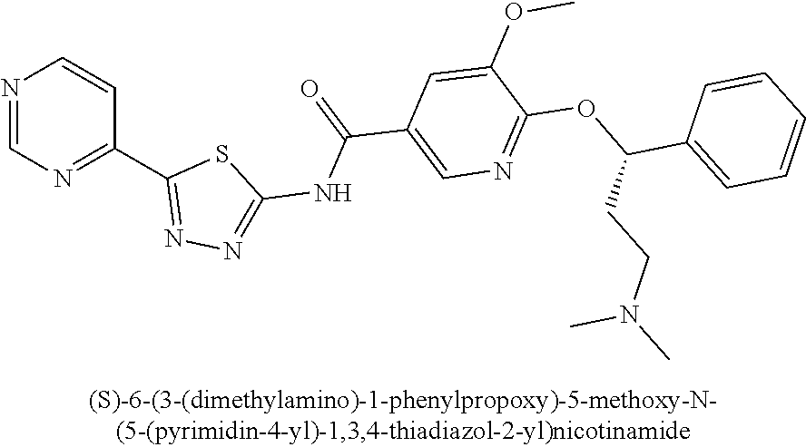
N1=CN=C(C2=NN=C(NC(C3=CN=C(OC(CCN(C)C)C4=CC=CC=C4)C(OC)=C3)=O)S2)C=C1
